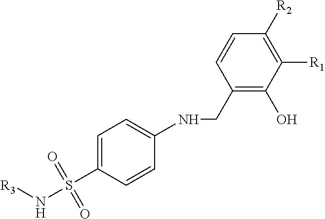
N(S(C1=CC=C(NCC2=C(O)C([R1])=C([R2])C=C2)C=C1)(=O)=O)[R3]
